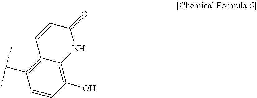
C1=CC(=O)NC2=C([OH])C=CC(C(C)C)=C12
